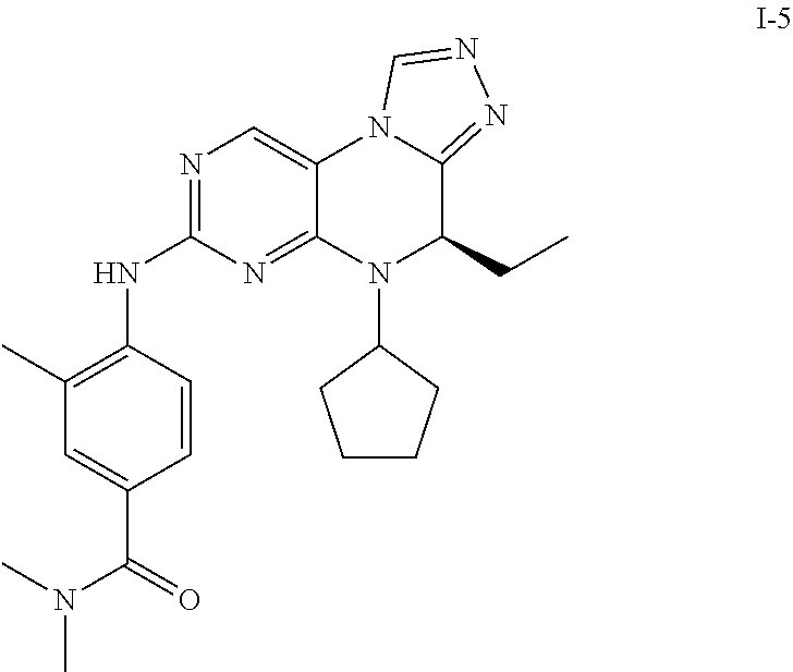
C1(NC2=NC=C3C(=N2)N(C2CCCC2)C(CC)C2=NN=CN32)=C(C)C=C(C(N(C)C)=O)C=C1
